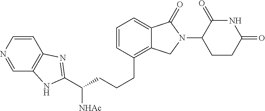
C(CCCC1=C2C(=CC=C1)C(=O)N(C1C(=O)NC(=O)CC1)C2)([NHAc])C1=NC2=C(C=NC=C2)N1
